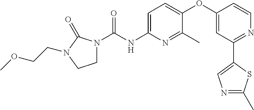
N1(C(NC2=CC=C(OC3=CC(C4=CN=C(C)S4)=NC=C3)C(C)=N2)=O)CCN(CCOC)C1=O
